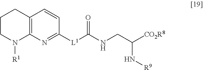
C12=C(N=C([L1]C(NCC([CO2R8])N[R9])=O)C=C1)N([R1])CCC2
